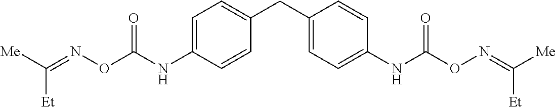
C1=C(NC(ON=C([Me])[Et])=O)C=CC(CC2=CC=C(NC(ON=C([Me])[Et])=O)C=C2)=C1
